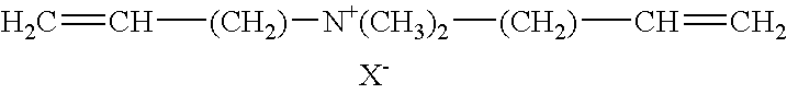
C=C[(CH2)][N+(CH3)2][(CH2)]C=C
